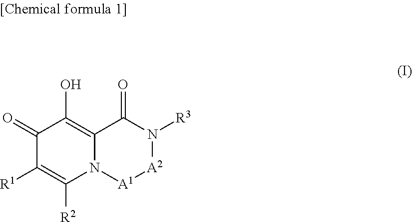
C1(=O)C([R1])=C([R2])N2C(=C1O)C(=O)N([R3])[A2][A1]2
